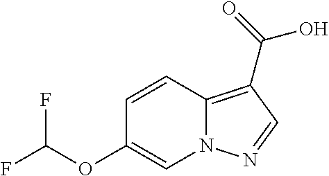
C12=C(C(=O)O)C=NN1C=C(OC(F)F)C=C2
